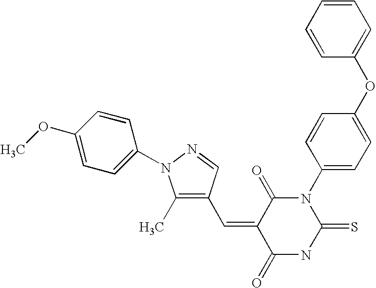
C1=CC=CC(OC2=CC=C(N3C(=O)C(=CC4=C(C)N(C5=CC=C(OC)C=C5)N=C4)C(=O)NC3=S)C=C2)=C1
